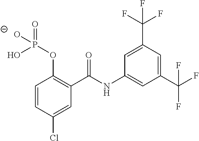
C1=CC(Cl)=CC(C(NC2=CC(C(F)(F)F)=CC(C(F)(F)F)=C2)=O)=C1OP([O-])(=O)O
